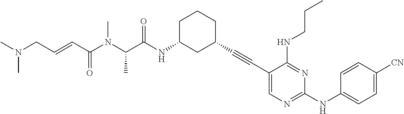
C1(C#CC2CCCC(NC(=O)C(N(C(C=CCN(C)C)=O)C)C)C2)=CN=C(NC2=CC=C([CN])C=C2)N=C1NCCC
